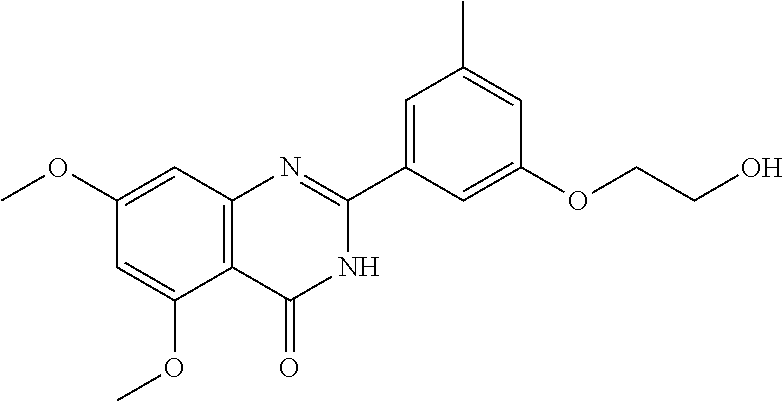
O(CCO)C1=CC(C2=NC3=C(C(OC)=CC(OC)=C3)C(=O)N2)=CC(C)=C1
